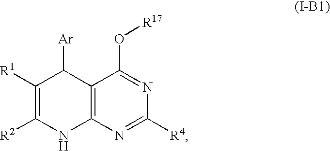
C1([R1])=C([R2])NC2=C(C1[Ar])C(O[R17])=NC([R4])=N2
